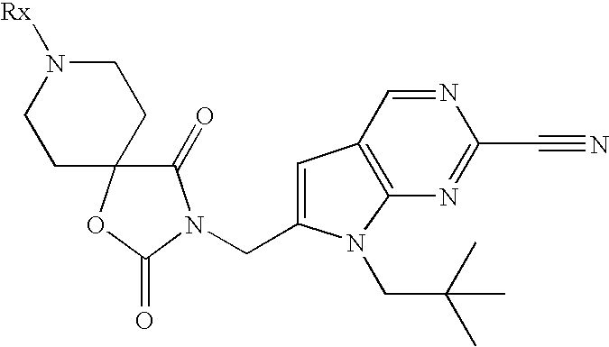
C1N([Rx])CCC2(C1)C(=O)N(CC1=CC3=C(N1CC(C)(C)C)N=C(C#N)N=C3)C(=O)O2
